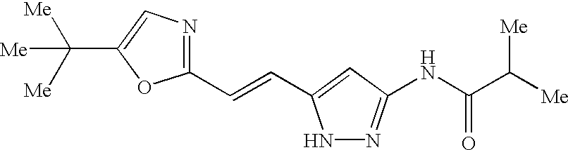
C1(C=CC2=CC(NC(C([Me])[Me])=O)=NN2)=NC=C(C([Me])([Me])[Me])O1
